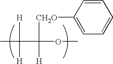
CC(C(OC)([CH2O]C1=CC=CC=C1)[H])([H])[H]
